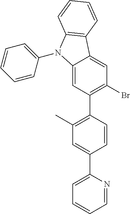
C12=CC(C3=C(C)C=C(C4=CC=CC=N4)C=C3)=C(Br)C=C1C1=C(N2C2=CC=CC=C2)C=CC=C1
